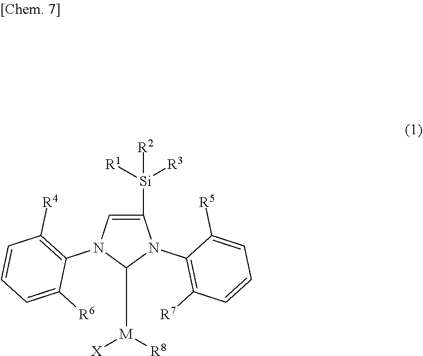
C1([Si]([R1])([R3])[R2])=CN(C2=C([R4])C=CC=C2[R6])C([M]([R8])[X])N1C1=C([R7])C=CC=C1[R5]
